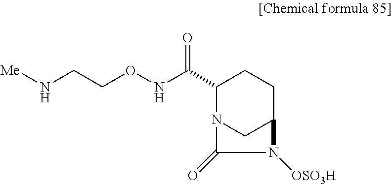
C1(C(NOCCN[Me])=O)N2CC(CC1)N([OSO3H])C2=O
